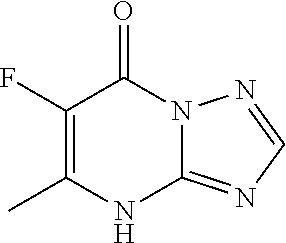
C12=NC=NN1C(=O)C(F)=C(C)N2
